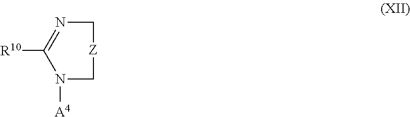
[R10]C1=NC[Z]CN1[A4]
